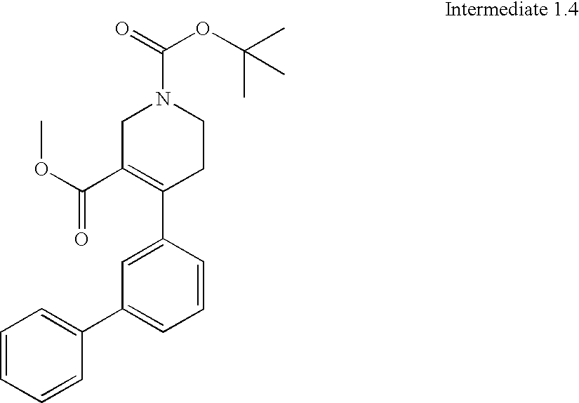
C1C(C(=O)OC)=C(C2=CC(C3=CC=CC=C3)=CC=C2)CCN1C(=O)OC(C)(C)C
